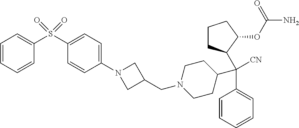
C1=CC=CC=C1C(C1CCCC1OC(N)=O)(C1CCN(CC2CN(C3=CC=C(S(C4=CC=CC=C4)(=O)=O)C=C3)C2)CC1)[CN]
